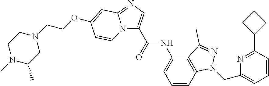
N12C(C(NC3=CC=CC4=C3C(C)=NN4CC3=CC=CC(C4CCC4)=N3)=O)=CN=C1C=C(OCCN1CCN(C)C(C)C1)C=C2
